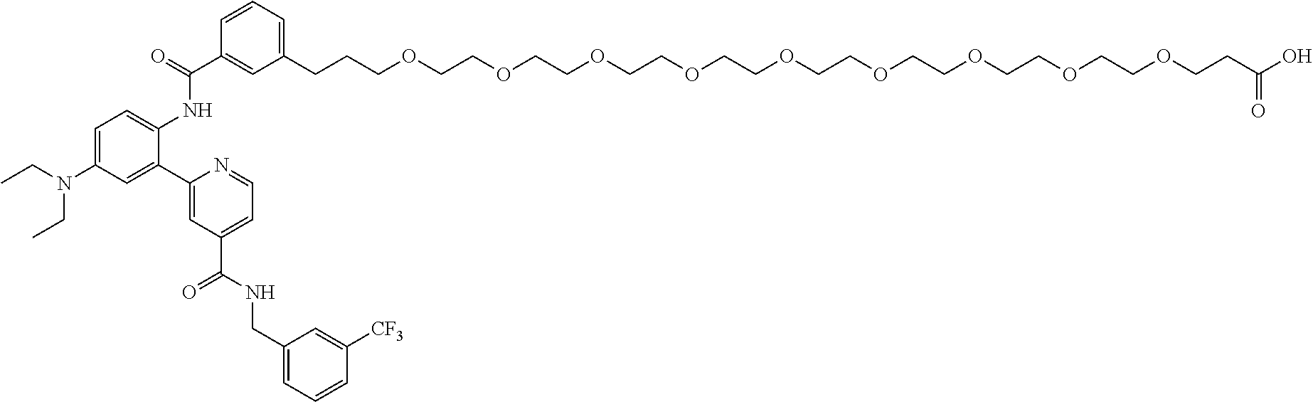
O=C(C1=CC(CCCOCCOCCOCCOCCOCCOCCOCCOCCOCCC(O)=O)=CC=C1)NC1=CC=C(N(CC)CC)C=C1C1=CC(C(=O)NCC2=CC=CC([CF3])=C2)=CC=N1
